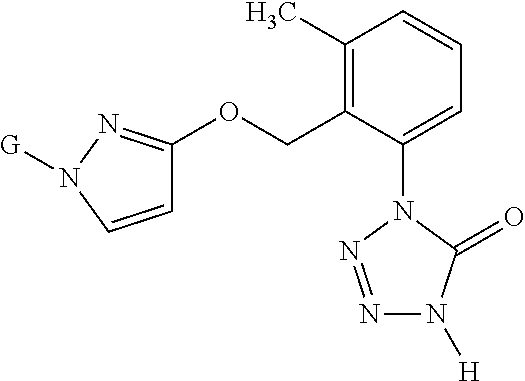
C1=C(N2N=NN([H])C2=O)C(COC2=NN([G])C=C2)=C(C)C=C1
